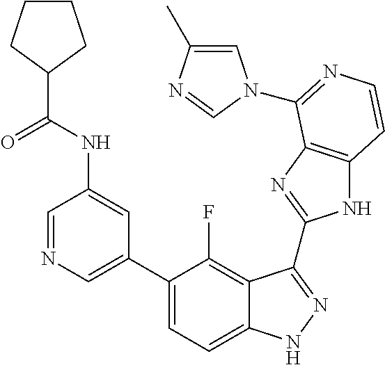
C1=C(C2=CC=C3C(=C2F)C(C2=NC4=C(N2)C=CN=C4N2C=C(C)N=C2)=NN3)C=C(NC(C2CCCC2)=O)C=N1
